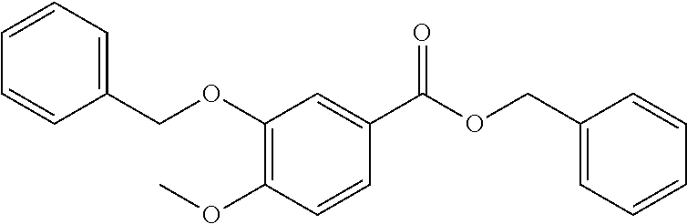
C1(COC2=C(OC)C=CC(C(OCC3=CC=CC=C3)=O)=C2)=CC=CC=C1
